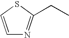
C1=CSC(CC)=N1
